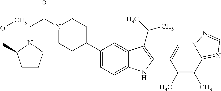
N1(C(CN2C(COC)CCC2)=O)CCC(C2=CC=C3C(=C2)C(C(C)C)=C(C2=CN4C(=NC=N4)C(C)=C2C)N3)CC1
